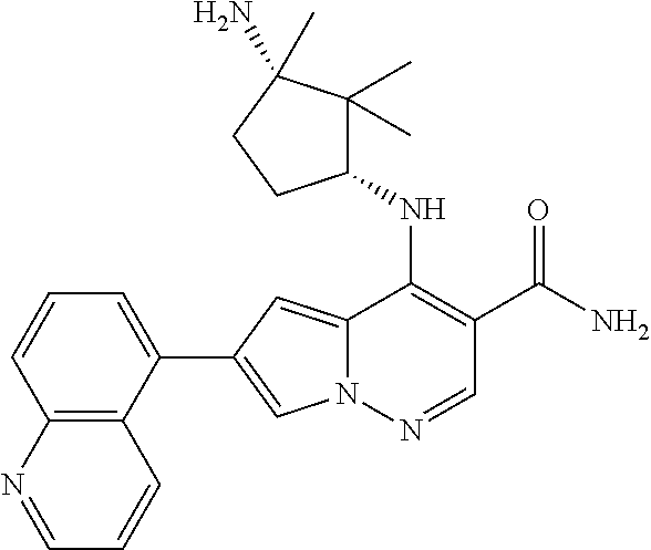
N12C(=CC(C3=CC=CC4=C3C=CC=N4)=C1)C(NC1C(C)(C)C(N)(C)CC1)=C(C(N)=O)C=N2
